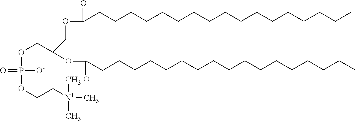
C(CCCCCCCCCCCCCCCC)C(OCC(COP(OCC[N+](C)(C)C)([O-])=O)OC(CCCCCCCCCCCCCCCCC)=O)=O
